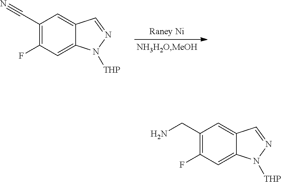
C1(C#N)=C(F)C=C2C(=C1)C=NN2[THP].C1(CN)=C(F)C=C2C(=C1)C=NN2[THP]
